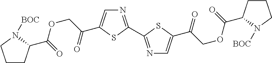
N1=C(C2=NC=C(C(COC(=O)C3CCCN3[BOC])=O)S2)SC(C(COC(=O)C2CCCN2[BOC])=O)=C1
